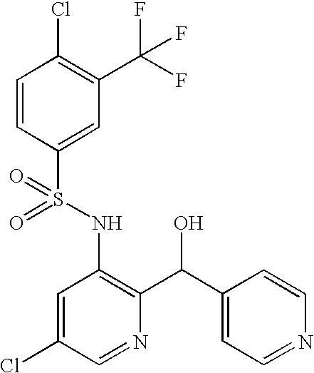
C1=CC(S(NC2=C(C(C3=CC=NC=C3)O)N=CC(Cl)=C2)(=O)=O)=CC(C(F)(F)F)=C1Cl
